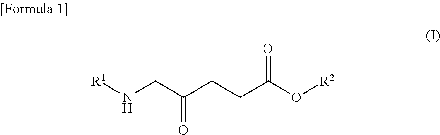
[R1]NCC(CCC(O[R2])=O)=O
